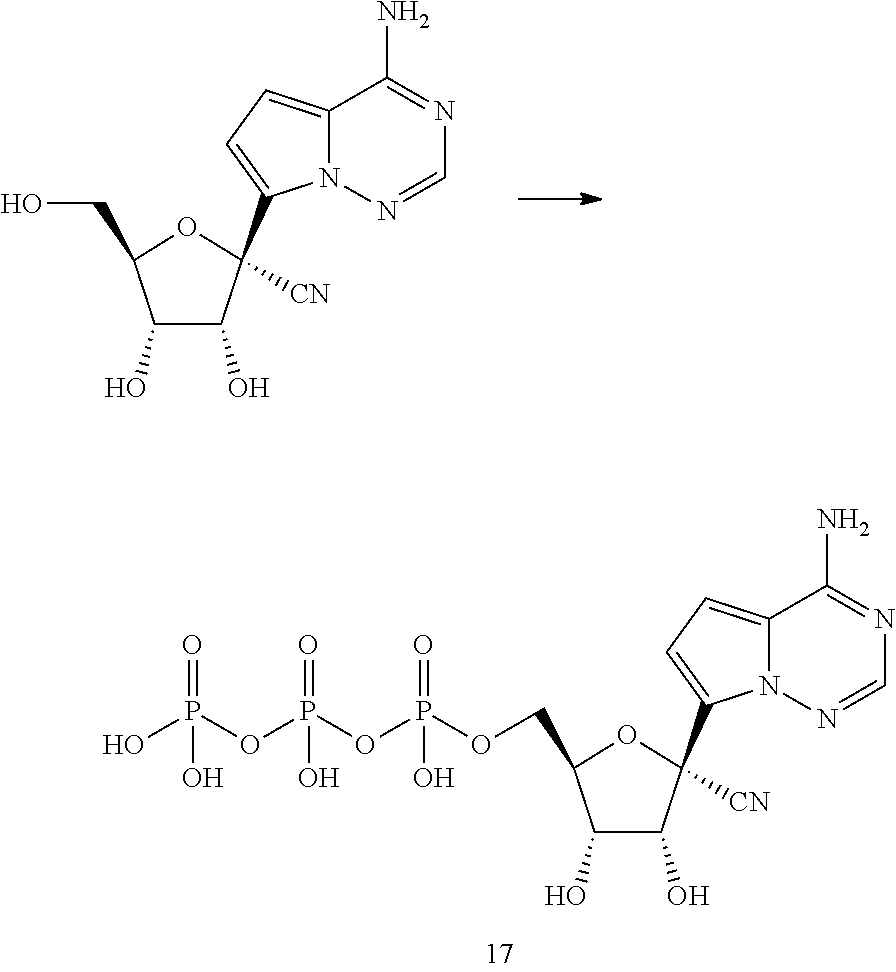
C1=NN2C(=CC=C2C2([CN])C(O)C(O)C(CO)O2)C(N)=N1.C1=NN2C(=CC=C2C2([CN])C(O)C(O)C(COP(OP(OP(O)(=O)O)(=O)O)(=O)O)O2)C(N)=N1
